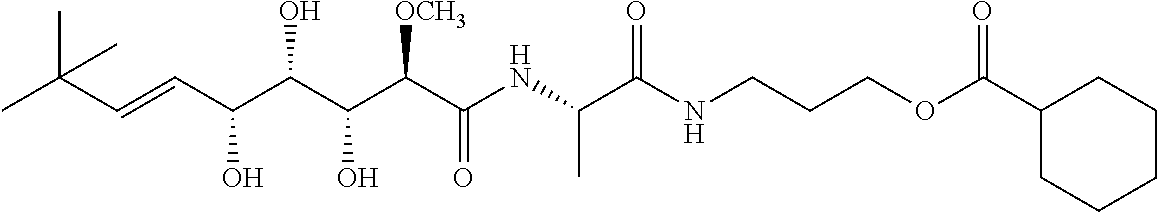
CC(C=CC(C(C(C(C(NC(C(NCCCOC(C1CCCCC1)=O)=O)C)=O)[OCH3])O)O)O)(C)C
